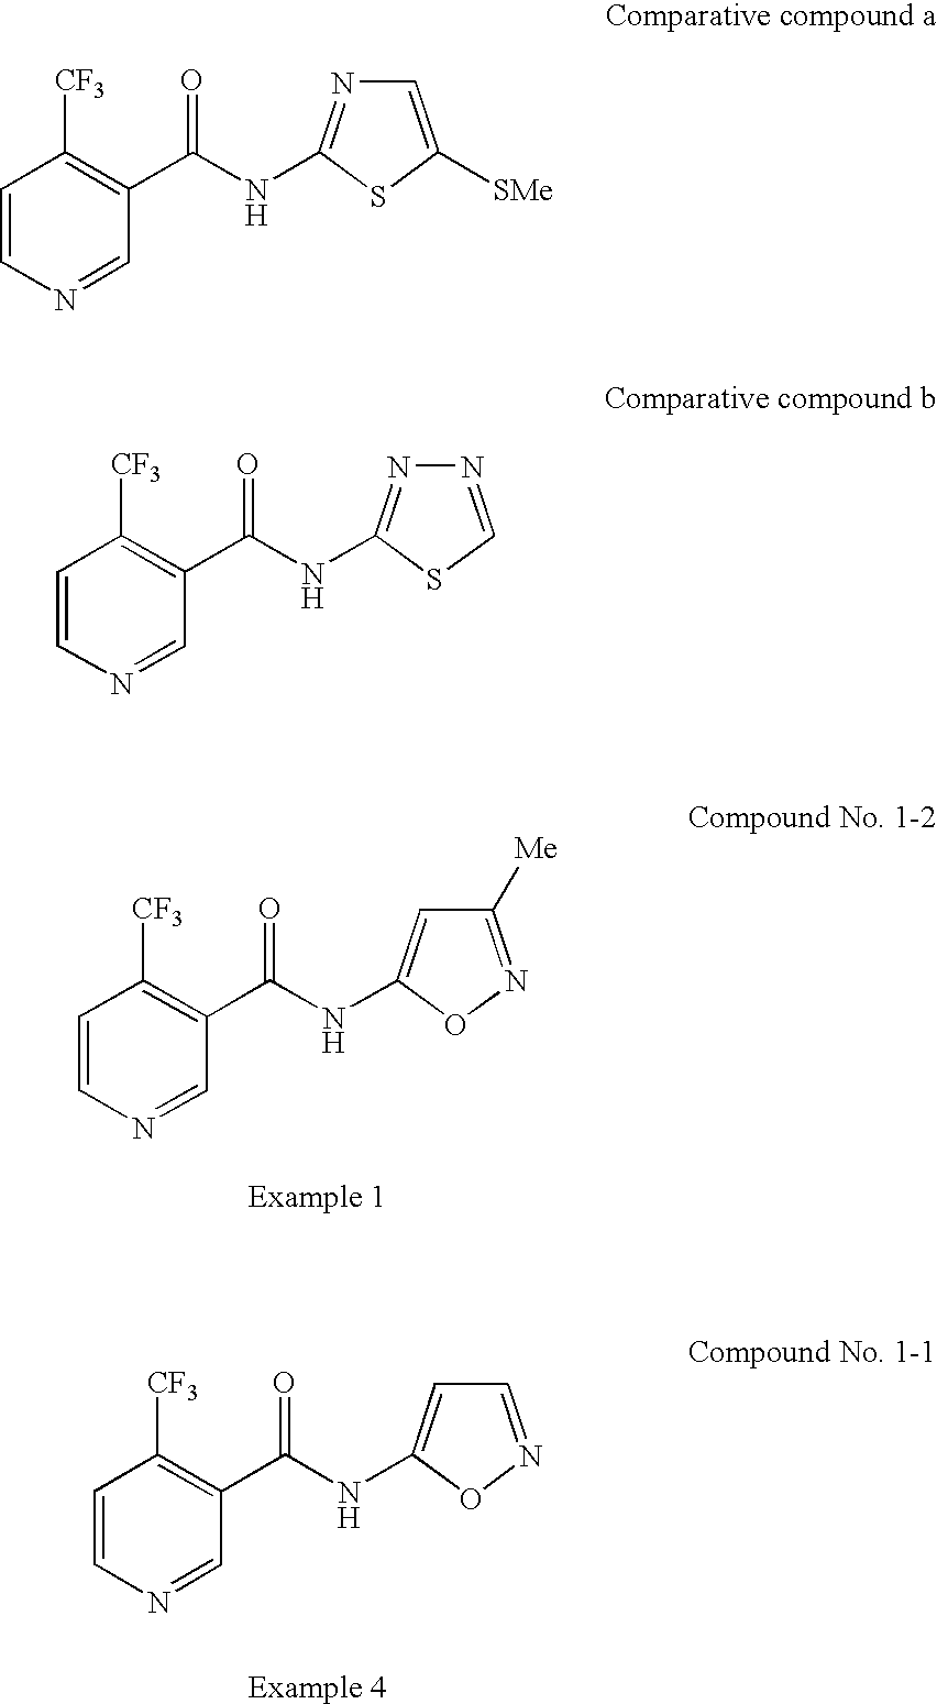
C1=CN=CC(C(NC2=CC([Me])=NO2)=O)=C1[CF3].C1=CN=CC(C(NC2=CC=NO2)=O)=C1[CF3].C1=CN=CC(C(NC2=NC=C([SMe])S2)=O)=C1[CF3].C1=CN=CC(C(NC2=NN=CS2)=O)=C1[CF3]
